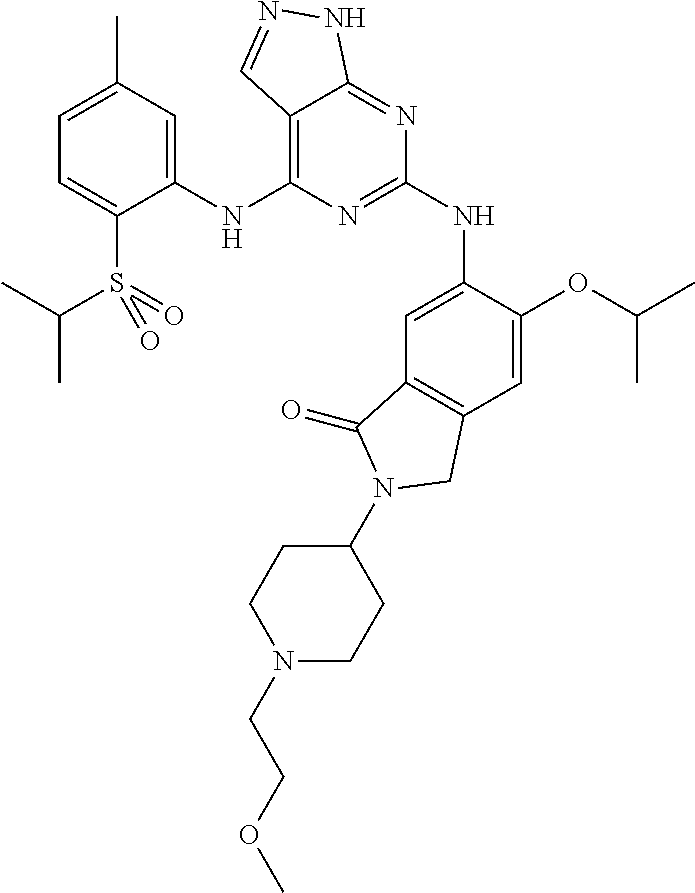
C1(NC2=C3C(=NC(NC4=CC5=C(C=C4OC(C)C)CN(C4CCN(CCOC)CC4)C5=O)=N2)NN=C3)=CC(C)=CC=C1S(=O)(=O)C(C)C
